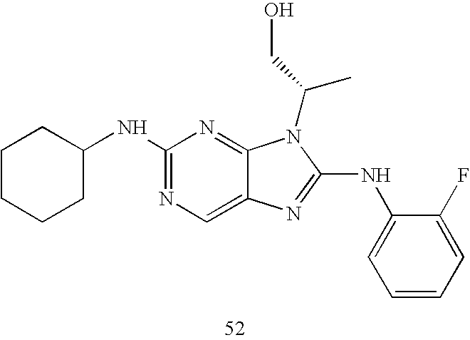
C1C(NC2=NC=C3C(=N2)N(C(C)CO)C(NC2=CC=CC=C2F)=N3)CCCC1
